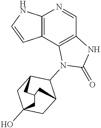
C12=C(C3=C(C=N1)NC(=O)N3C1C3CC4(O)CC1CC(C3)C4)C=CN2
